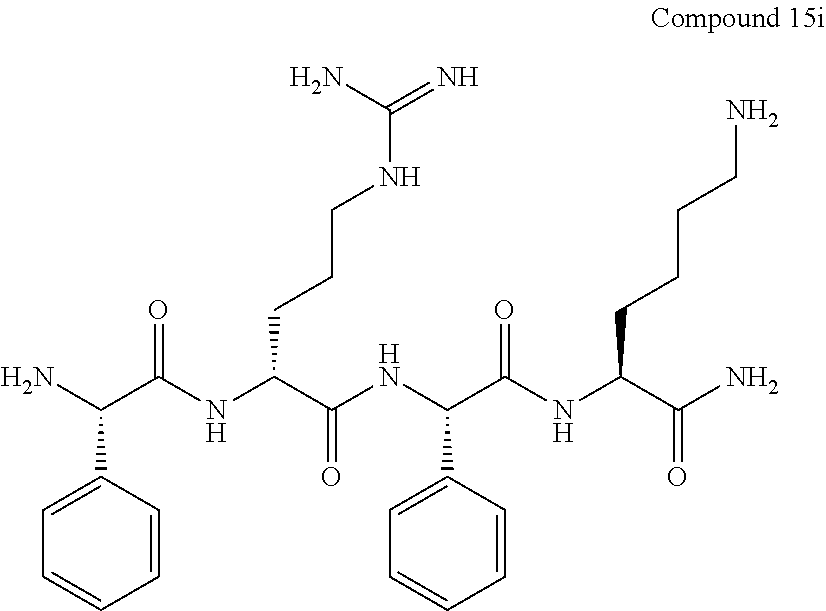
NC(C(NC(C(NC(C(NC(C(N)=O)CCCCN)=O)C1=CC=CC=C1)=O)CCCNC(N)=N)=O)C1=CC=CC=C1
